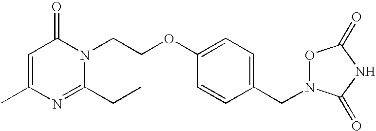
C1(C)=CC(=O)N(CCOC2=CC=C(CN3OC(=O)NC3=O)C=C2)C(CC)=N1
